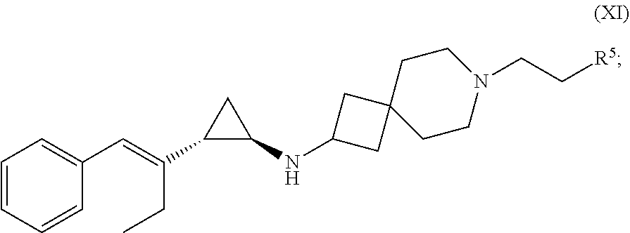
C1=CC=CC(C=C(CC)C2C(NC3CC4(C3)CCN(CC[R5])CC4)C2)=C1
